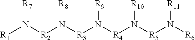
[R1]N([R2]N([R3]N([R4]N([R5]N([R6])[R11])[R10])[R9])[R8])[R7]
